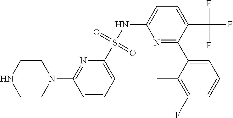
N1=C(C2=CC=CC(F)=C2C)C(C(F)(F)F)=CC=C1NS(C1=CC=CC(N2CCNCC2)=N1)(=O)=O
